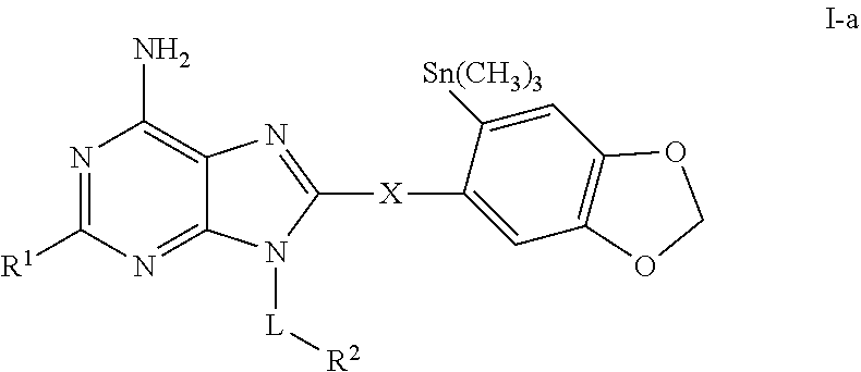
N1=C([R1])N=C2C(=C1N)N=C([X]C1=CC3=C(C=C1[Sn(CH3)3])OCO3)N2[L][R2]
